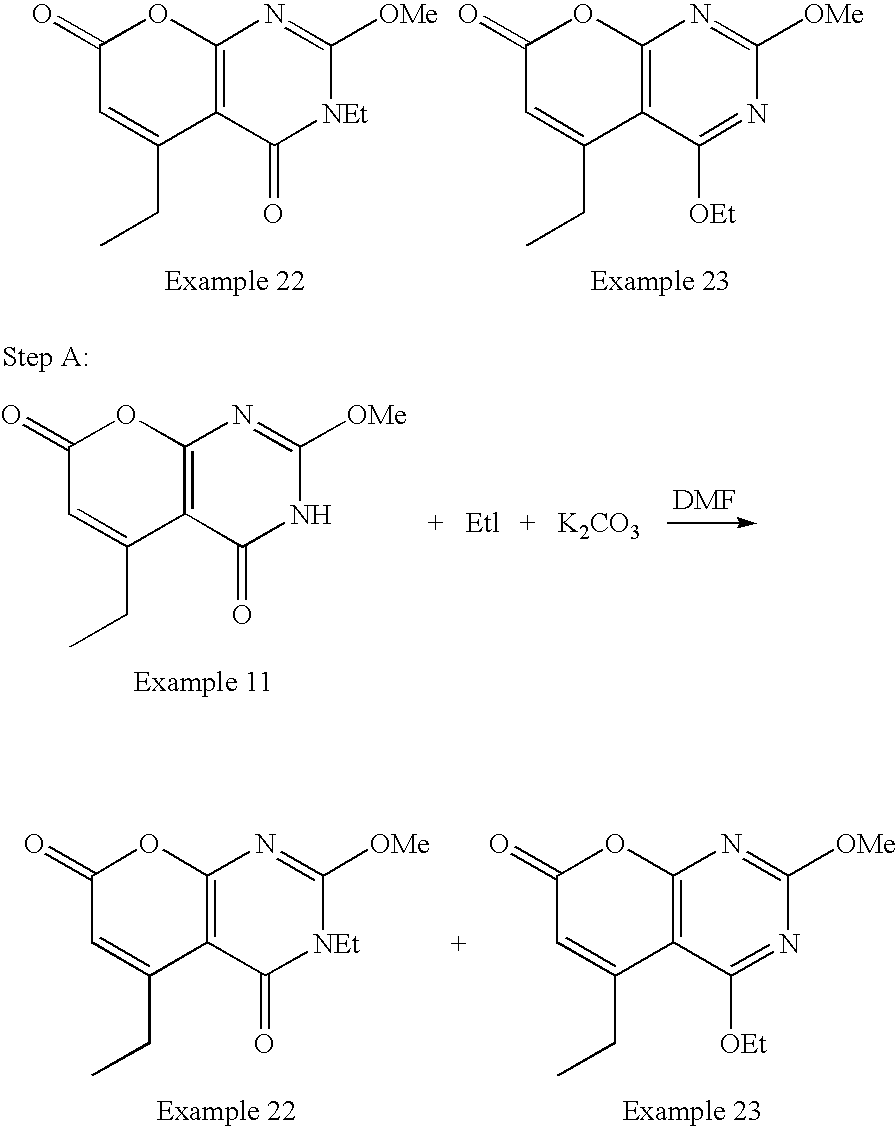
C12=C(C(=O)[NEt]C([OMe])=N1)C(CC)=CC(=O)O2.C12=C(C([OEt])=NC([OMe])=N1)C(CC)=CC(=O)O2.C12=C(C(=O)NC([OMe])=N1)C(CC)=CC(=O)O2.[DMF].[K2CO3].C12=C(C(=O)[NEt]C([OMe])=N1)C(CC)=CC(=O)O2.C12=C(C([OEt])=NC([OMe])=N1)C(CC)=CC(=O)O2
